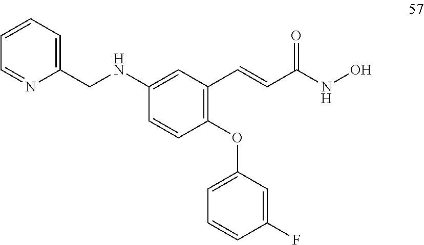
C1(OC2=CC=CC(F)=C2)=C(C=CC(NO)=O)C=C(NCC2=CC=CC=N2)C=C1
